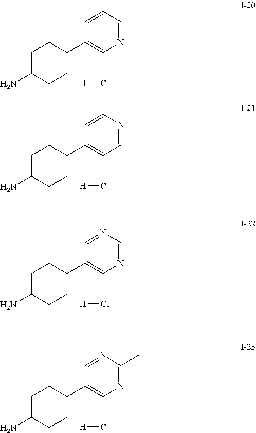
[H]Cl.C1C(N)CCC(C2=CN=CC=C2)C1.[H]Cl.C1C(N)CCC(C2=CC=NC=C2)C1.[H]Cl.C1C(N)CCC(C2=CN=CN=C2)C1.[H]Cl.C1C(N)CCC(C2=CN=C(C)N=C2)C1
